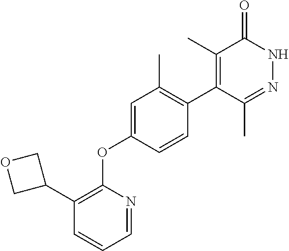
C1=C(OC2=C(C3COC3)C=CC=N2)C=CC(C2=C(C)C(=O)NN=C2C)=C1C
